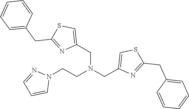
C(N(CC1=CSC(CC2=CC=CC=C2)=N1)CC1=CSC(CC2=CC=CC=C2)=N1)CN1N=CC=C1
